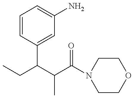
CCC(C(C(N1CCOCC1)=O)C)C1=CC(N)=CC=C1
